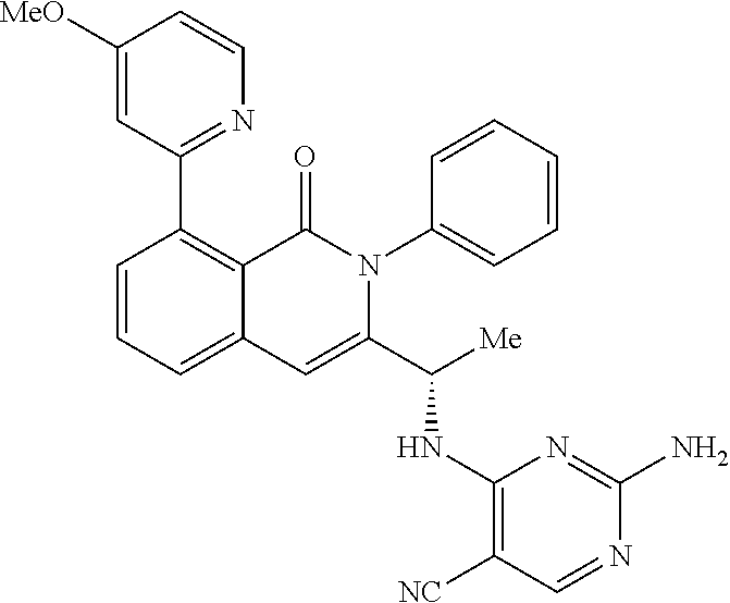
C1=CC=C2C(=C1C1=NC=CC([MeO])=C1)C(=O)N(C1=CC=CC=C1)C(C([Me])NC1=C([NC])C=NC(N)=N1)=C2
